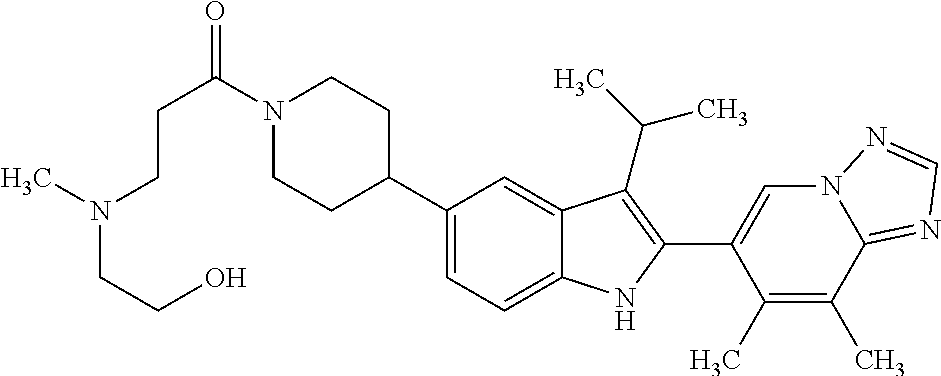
C(C(=O)N1CCC(C2=CC=C3C(=C2)C(C(C)C)=C(C2=CN4C(=NC=N4)C(C)=C2C)N3)CC1)CN(C)CCO
